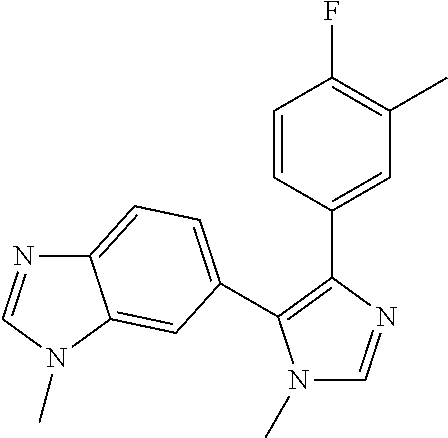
N1(C)C=NC(C2=CC(C)=C(F)C=C2)=C1C1=CC=C2N=CN(C)C2=C1
